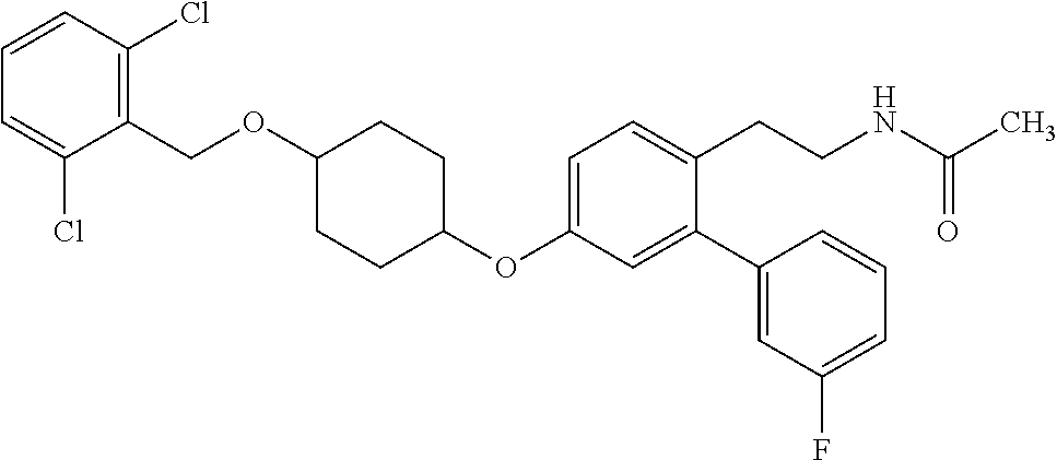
C1=C(OC2CCC(OCC3=C(Cl)C=CC=C3Cl)CC2)C=C(C2=CC(F)=CC=C2)C(CCNC(C)=O)=C1
